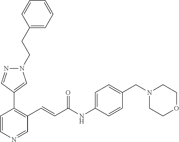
N1(CCC2=CC=CC=C2)N=CC(C2=C(C=CC(NC3=CC=C(CN4CCOCC4)C=C3)=O)C=NC=C2)=C1
